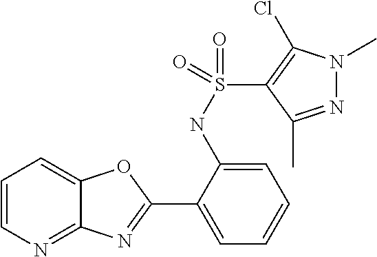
C1=CN=C2C(=C1)OC(C1=CC=CC=C1NS(C1=C(Cl)N(C)N=C1C)(=O)=O)=N2
